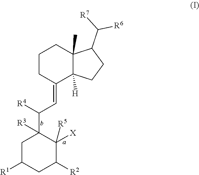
C1CC(=CC([R4])C2([R3])C([X])([R5])C([R2])CC([R1])C2)C2([H])C(C)(C1)C(C([R7])[R6])CC2
